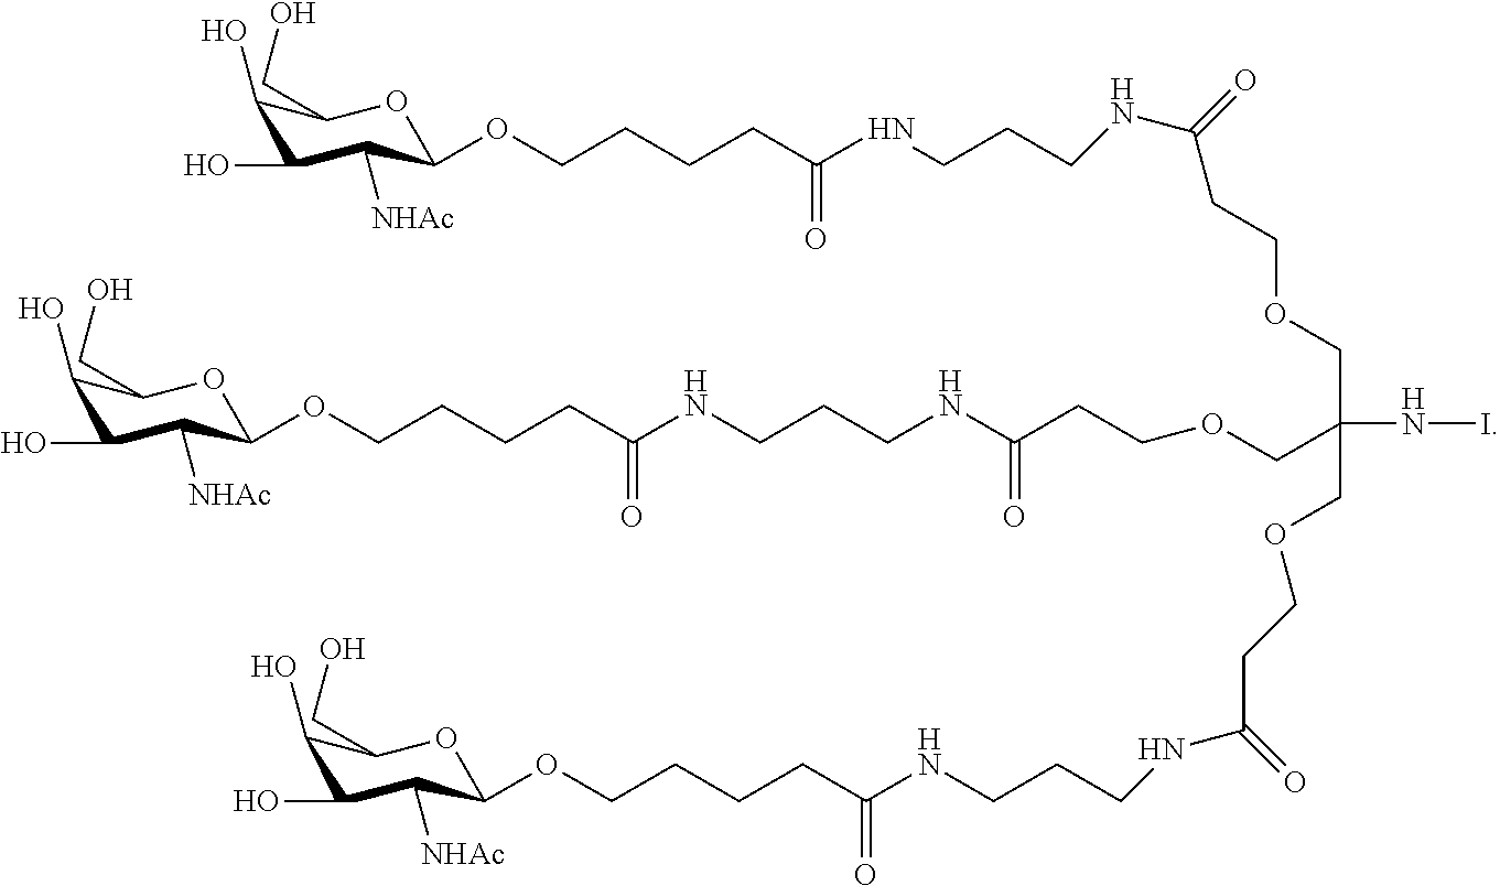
INC(COCCC(NCCCNC(CCCCOC1C([NHAc])C(O)C(O)C(CO)O1)=O)=O)(COCCC(=O)NCCCNC(CCCCOC1C([NHAc])C(O)C(O)C(CO)O1)=O)COCCC(NCCCNC(CCCCOC1C([NHAc])C(O)C(O)C(CO)O1)=O)=O
